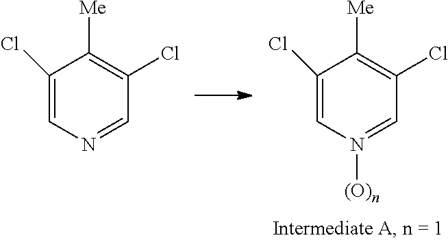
C1(Cl)=CN([(O)n])=CC(Cl)=C1[Me].C1(Cl)=CN=CC(Cl)=C1[Me]
